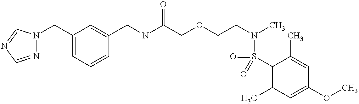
C1(CN2N=CN=C2)=CC=CC(CNC(COCCN(C)S(=O)(C2=C(C)C=C(OC)C=C2C)=O)=O)=C1
